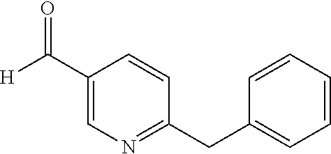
C1(C([H])=O)=CN=C(CC2=CC=CC=C2)C=C1
